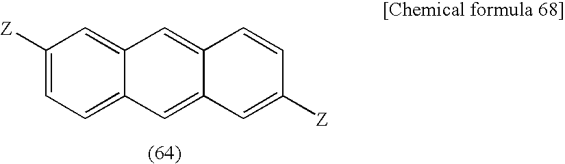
C1([Z])=CC=C2C(=C1)C=C1C(=C2)C=C([Z])C=C1
